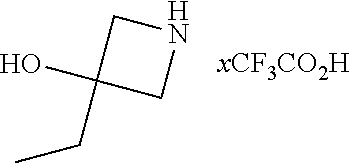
C1(O)(CC)CNC1
